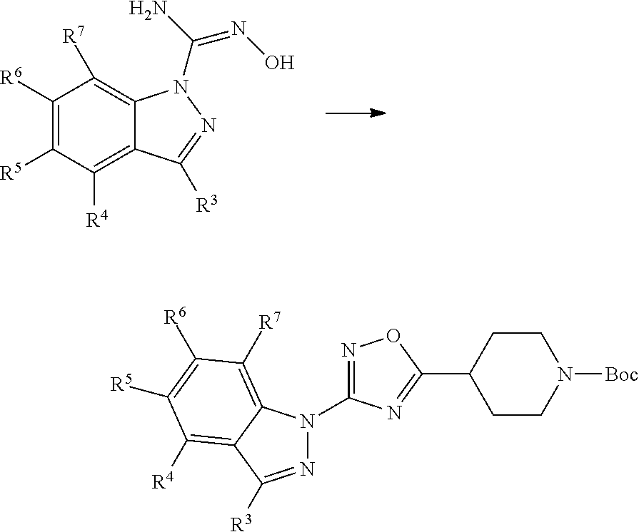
N1=C([R3])C2=C([R4])C([R5])=C([R6])C([R7])=C2N1C1=NOC(C2CCN([Boc])CC2)=N1.C1([R6])=C([R5])C([R4])=C2C(=C1[R7])N(C(=NO)N)N=C2[R3]
